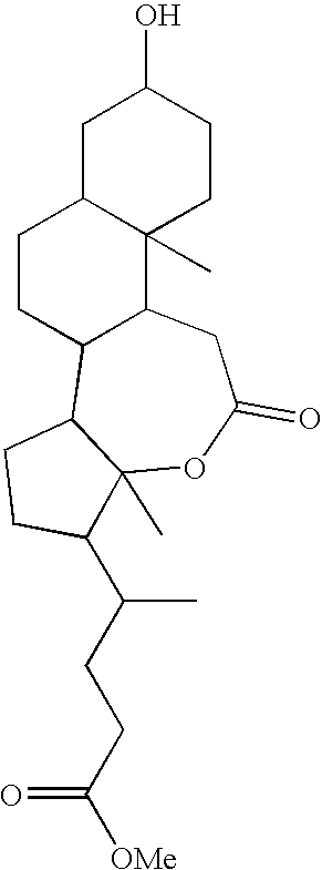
C1C2C(C)(CCC1O)C1C(CC2)C2C(C)(OC(=O)C1)C(C(CCC([OMe])=O)C)CC2
